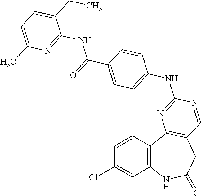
C1=CC2=C(C=C1Cl)NC(=O)CC1=C2N=C(NC2=CC=C(C(=O)NC3=NC(C)=CC=C3CC)C=C2)N=C1
